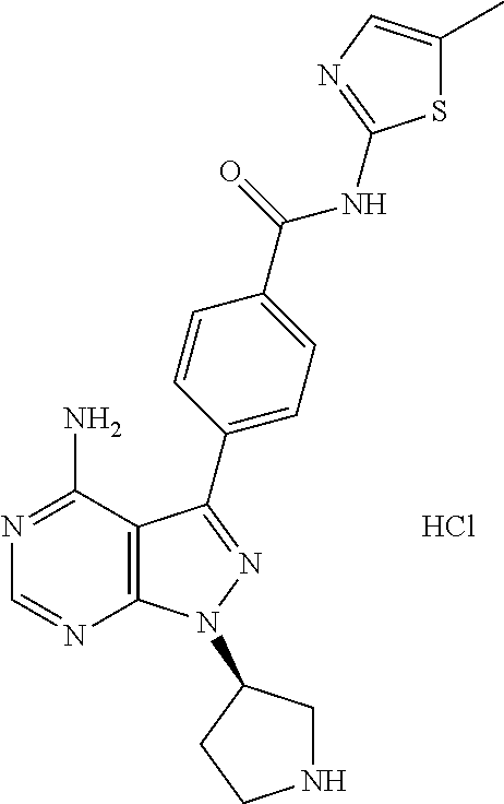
Cl.C12=C(C(N)=NC=N1)C(C1=CC=C(C(NC3=NC=C(C)S3)=O)C=C1)=NN2C1CNCC1
